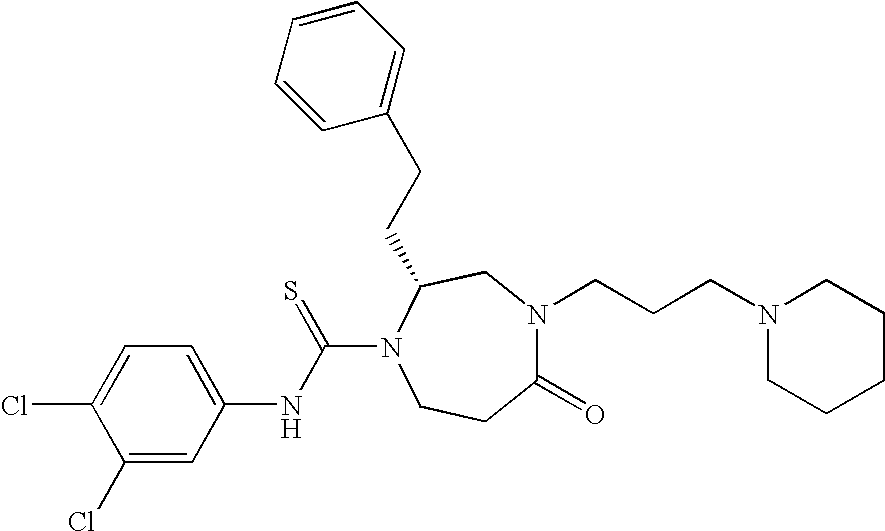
C1(=O)N(CCCN2CCCCC2)CC(CCC2=CC=CC=C2)N(C(NC2=CC=C(Cl)C(Cl)=C2)=S)CC1
